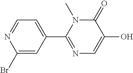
C1=NC(Br)=CC(C2=NC=C(O)C(=O)N2C)=C1
